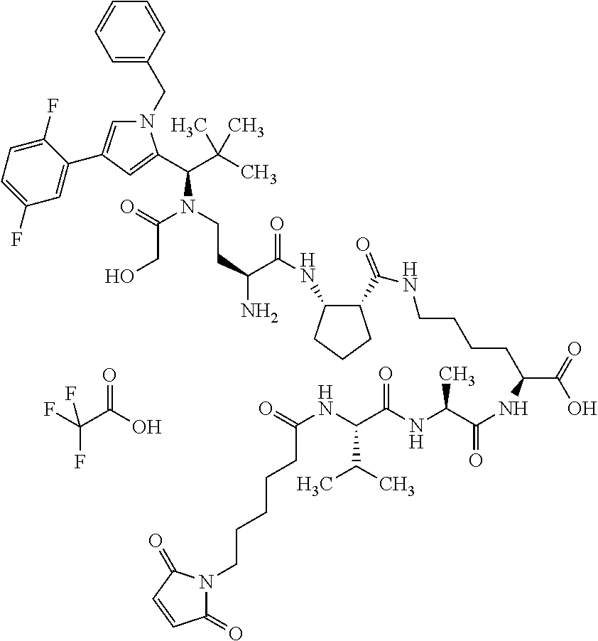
FC(C(O)=O)(F)F.C1=CC=C(CN2C=C(C3=CC(F)=CC=C3F)C=C2C(C(C)(C)C)N(C(CO)=O)CCC(C(NC2C(C(NCCCCC(C(O)=O)NC(C(NC(C(NC(CCCCCN3C(=O)C=CC3=O)=O)C(C)C)=O)C)=O)=O)CCC2)=O)N)C=C1
